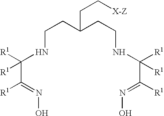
C(CC(CCNC(C([R1])=NO)([R1])[R1])CC[X-Z])NC(C([R1])=NO)([R1])[R1]
